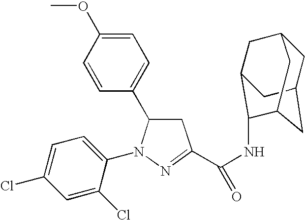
C1=C(OC)C=CC(C2CC(C(NC3C4CC5CC(CC3C5)C4)=O)=NN2C2=CC=C(Cl)C=C2Cl)=C1
